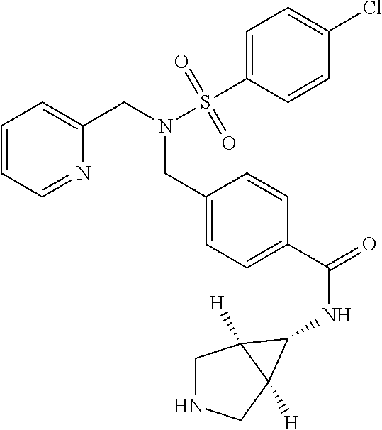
C1=CC=NC(CN(CC2=CC=C(C(NC3C4([H])CNCC43[H])=O)C=C2)S(C2=CC=C(Cl)C=C2)(=O)=O)=C1
